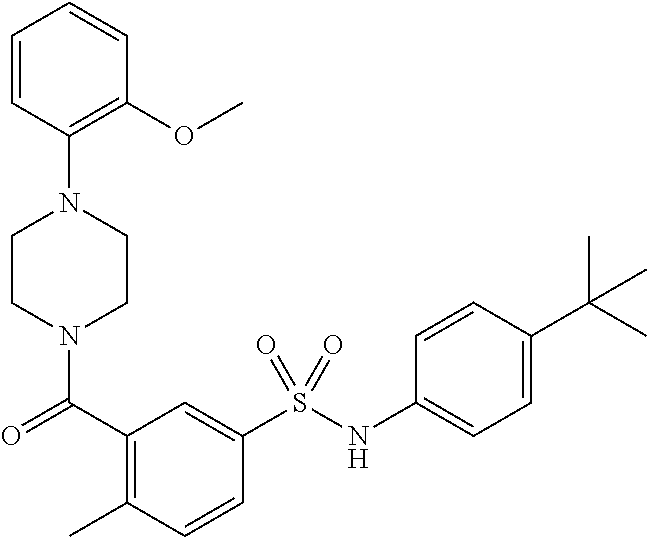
C1CN(C(=O)C2=C(C)C=CC(S(NC3=CC=C(C(C)(C)C)C=C3)(=O)=O)=C2)CCN1C1=C(OC)C=CC=C1
